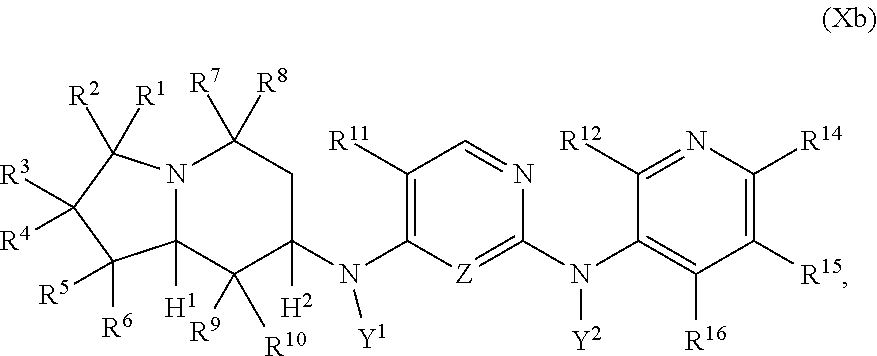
N12C([H1])(C([R9])([R10])C(N(C3=C([R11])C=NC(N(C4=C([R16])C([R15])=C([R14])N=C4[R12])[Y2])=[Z]3)[Y1])([H2])CC1([R8])[R7])C([R6])([R5])C([R3])([R4])C2([R1])[R2]
